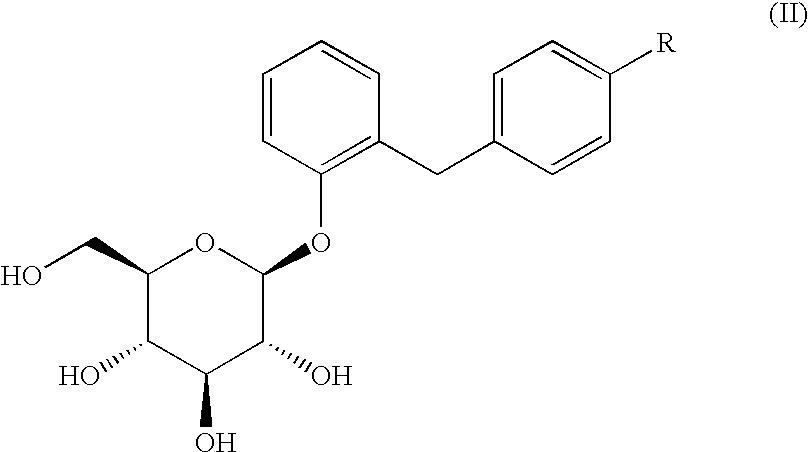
C1=CC(OC2OC(CO)C(O)C(O)C2O)=C(CC2=CC=C([R])C=C2)C=C1
